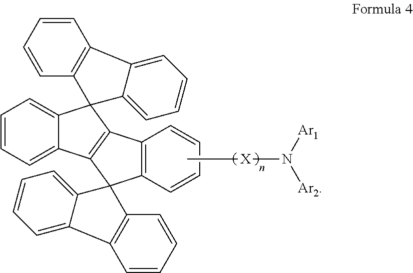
C1=CC=C2C(=C1)C1(C3=C2C2(C4=C3C=CC=C4)C3=CC=CC=C3C3=C2C=CC=C3)C2=C(C=CC=C2)C2=CC=CC=C12.C[X]N([Ar1])[Ar2]
